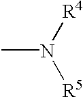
CN([R5])[R4]
